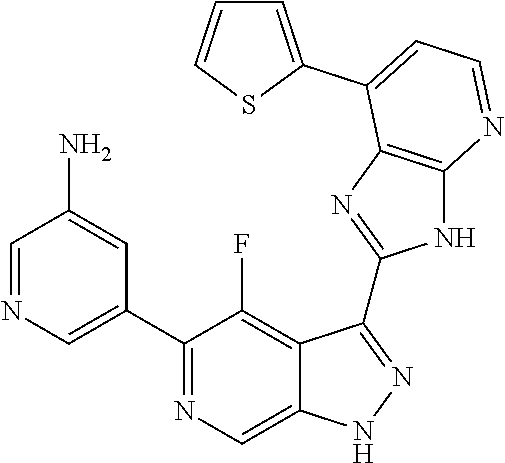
C1=NC=C(C2=NC=C3C(=C2F)C(C2=NC4=C(N2)N=CC=C4C2=CC=CS2)=NN3)C=C1N
